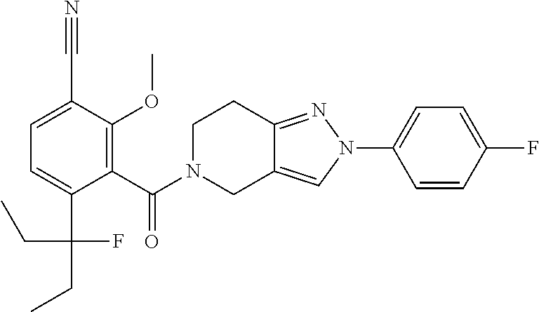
C1=CC(F)=CC=C1N1N=C2C(=C1)CN(C(=O)C1=C(OC)C(C#N)=CC=C1C(F)(CC)CC)CC2
